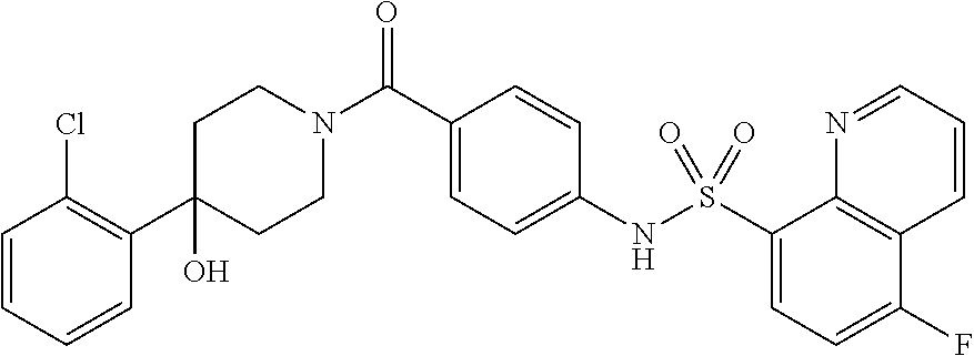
C1(C2=C(Cl)C=CC=C2)(O)CCN(C(C2=CC=C(NS(C3=CC=C(F)C4=C3N=CC=C4)(=O)=O)C=C2)=O)CC1
